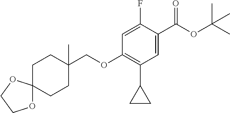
C1=C(F)C(C(OC(C)(C)C)=O)=CC(C2CC2)=C1OCC1(C)CCC2(CC1)OCCO2
